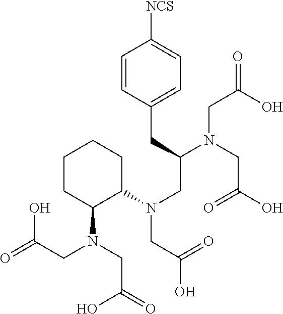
C1CC(N(CC(=O)O)CC(=O)O)C(N(CC(N(CC(O)=O)CC(=O)O)CC2=CC=C([NCS])C=C2)CC(O)=O)CC1
